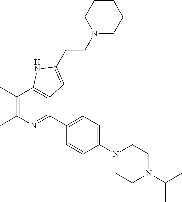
C1(C)=C(C)N=C(C2=CC=C(N3CCN(C(C)C)CC3)C=C2)C2=C1NC(CCN1CCCCC1)=C2
